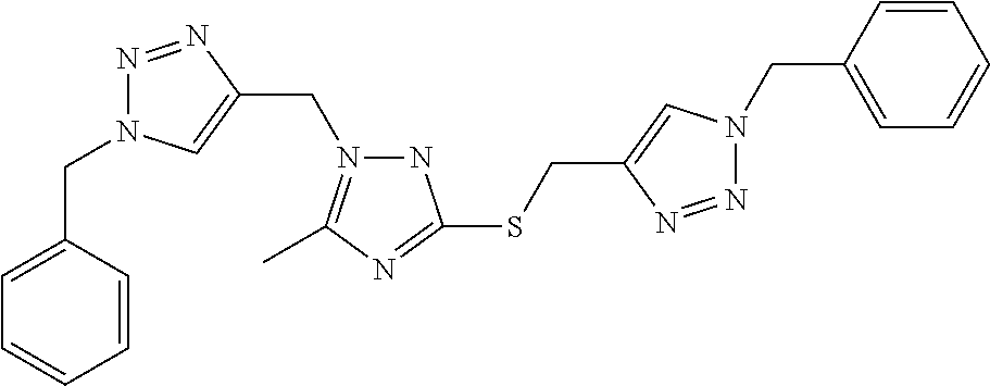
N1N(CC2=CN(CC3=CC=CC=C3)N=N2)=C(C)N=C1SCC1=CN(CC2=CC=CC=C2)N=N1
